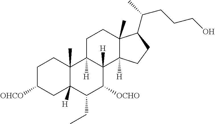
C1C([OHCO])CC2([H])C(C)(C1)C1([H])C([H])(C([OCHO])C2CC)C2([H])C(C)(CC1)C(C(CCCO)C)CC2
